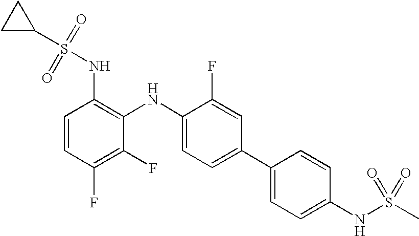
C1C(S(=O)(=O)NC2=C(NC3=CC=C(C4=CC=C(NS(C)(=O)=O)C=C4)C=C3F)C(F)=C(F)C=C2)C1
